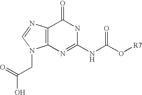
OC(=O)CN1C2=C(N=C1)C(=O)NC(NC(O[R7])=O)=N2
